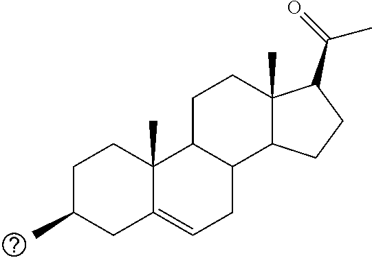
C1C(C)CC2=CCC3C(C2(C)C1)CCC1(C)C3CCC1C(=O)C
